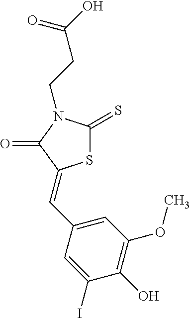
S1C(=S)N(CCC(O)=O)C(=O)C1=CC1=CC(OC)=C(O)C(I)=C1
